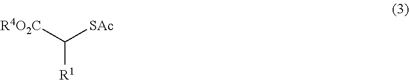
C([R1])([SAc])[R4O2C]
